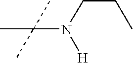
N(C(C)(C)C)(CCC)[H]
